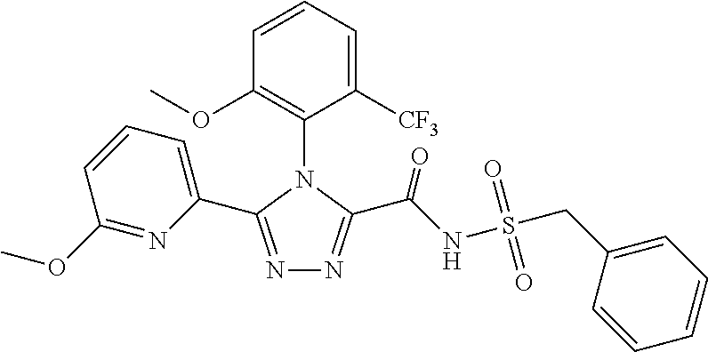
N1=C(C2=CC=CC(OC)=N2)N(C2=C(OC)C=CC=C2[CF3])C(C(NS(CC2=CC=CC=C2)(=O)=O)=O)=N1
